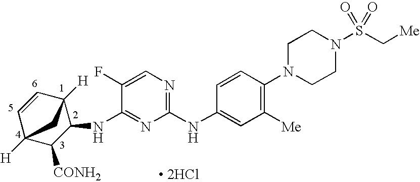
C1(NC2=CC([Me])=C(N3CCN(S(C[Me])(=O)=O)CC3)C=C2)=NC=C(F)C(NC2C3([H])C=CC([H])(C2[CONH2])C3)=N1.[ 2HCl]
